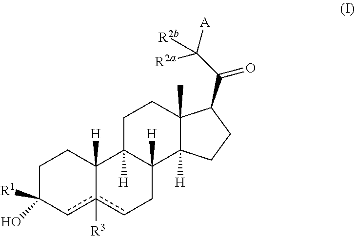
C1C([R1])(O)cc2([R3])cCC3([H])C([H])(C2([H])C1)CCC1(C)C3([H])CCC1C(C([A])([R2a])[R2b])=O
